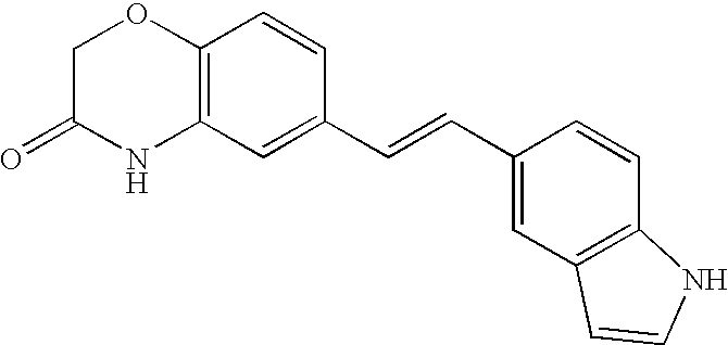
C12=C(C=C(C=CC3=CC4=C(C=C3)NC=C4)C=C1)NC(=O)CO2
